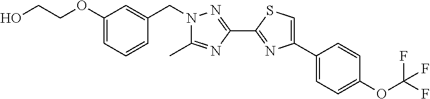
C1=C(C2=CC=C(OC(F)(F)F)C=C2)N=C(C2=NN(CC3=CC(OCCO)=CC=C3)C(C)=N2)S1
